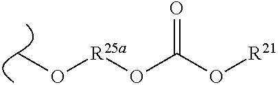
[R25a](OC(O[R21])=O)OC
